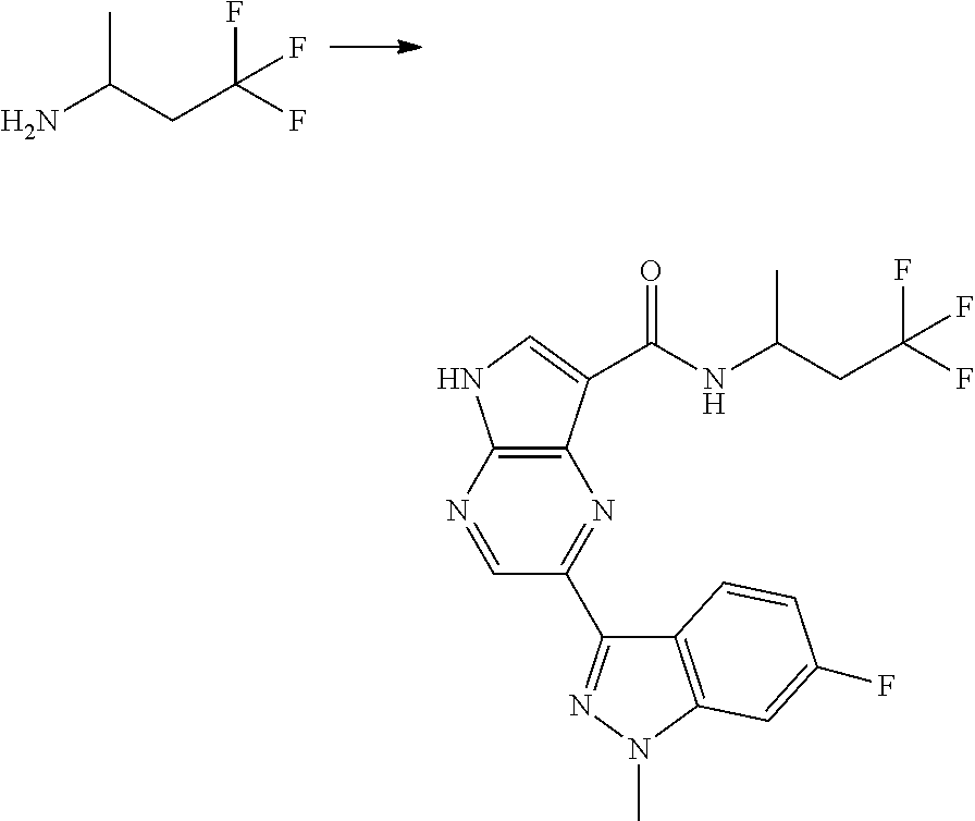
NC(C)CC(F)(F)F.C1=NC2=C(N=C1C1=NN(C)C3=C1C=CC(F)=C3)C(C(NC(C)CC(F)(F)F)=O)=CN2
